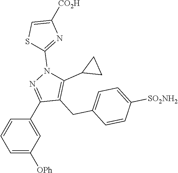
S1C=C([CO2H])N=C1N1C(C2CC2)=C(CC2=CC=C([SO2NH2])C=C2)C(C2=CC([OPh])=CC=C2)=N1
